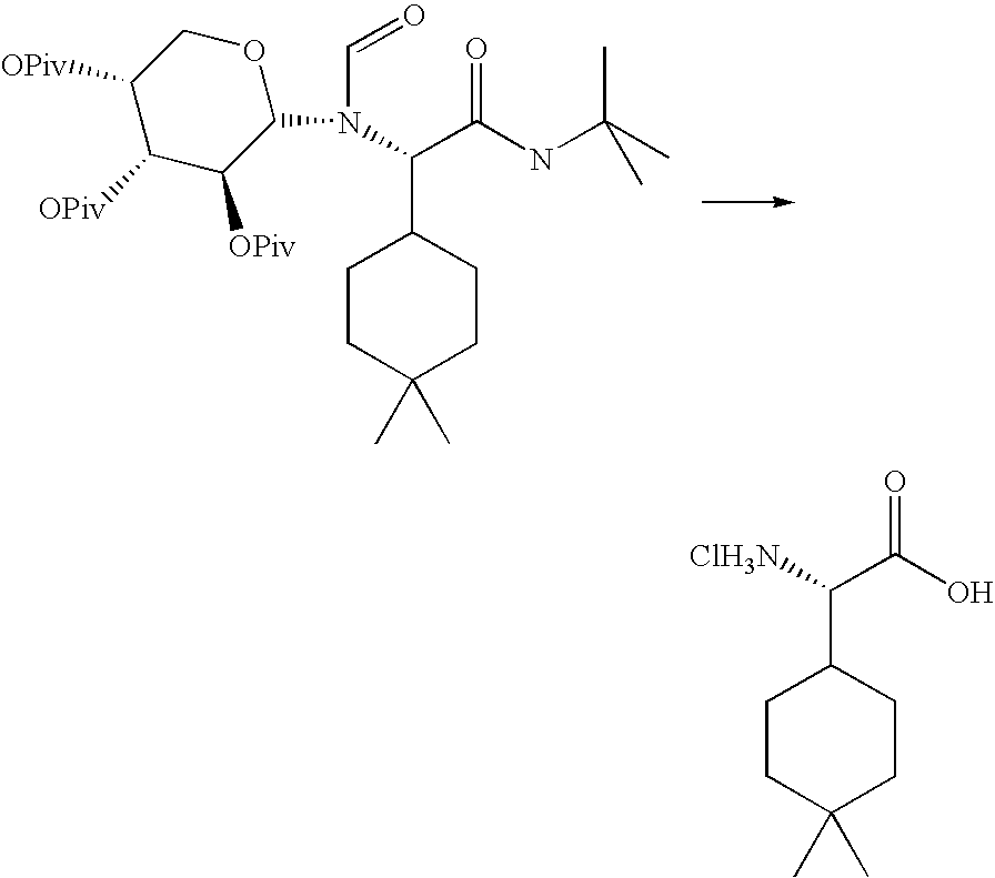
C1(N(C(C(NC(C)(C)C)=O)C2CCC(C)(C)CC2)C=O)OCC([OPiv])C([OPiv])C1[OPiv].C1CC(C)(C)CCC1C(C(=O)O)[ClH3N]
